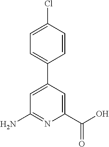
C1=CC(Cl)=CC=C1C1=CC(N)=NC(C(O)=O)=C1
